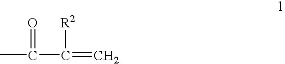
CC(=O)C(=C)[R2]
